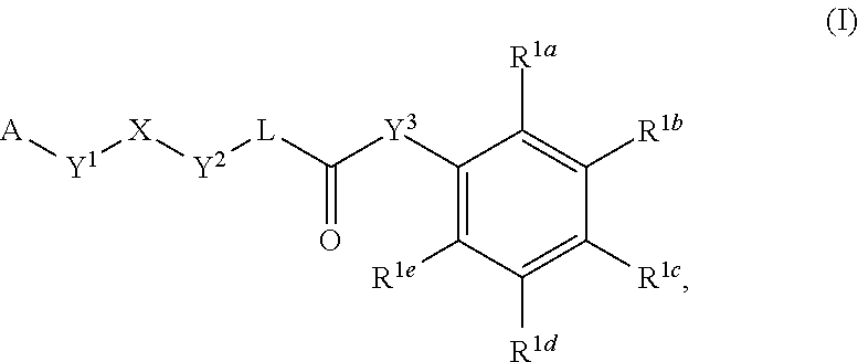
C1([Y3]C([L][Y2][X][Y1][A])=O)=C([R1e])C([R1d])=C([R1c])C([R1b])=C1[R1a]
